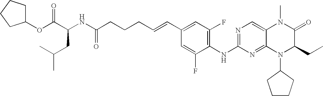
C1(OC(C(NC(CCCC=CC2=CC(F)=C(NC3=NC=C4C(=N3)N(C3CCCC3)C(CC)C(=O)N4C)C(F)=C2)=O)CC(C)C)=O)CCCC1
